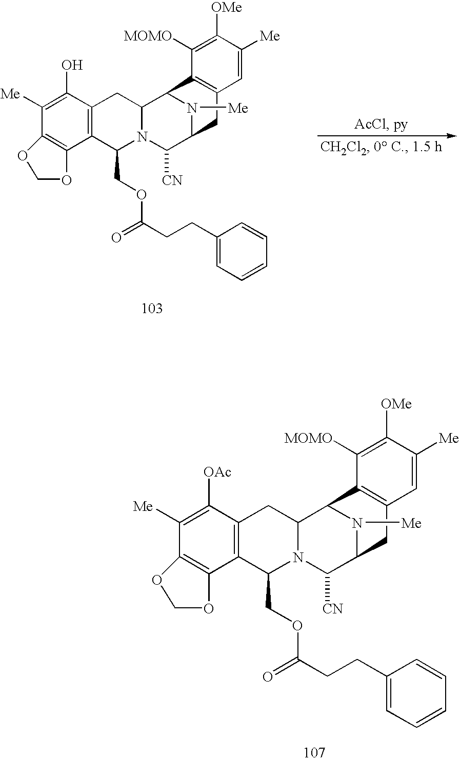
C1([Me])=C([OAc])C2=C(C(COC(=O)CCC3=CC=CC=C3)N3C(C2)C2C4=C(C=C([Me])C([OMe])=C4[MOMO])CC(C3[CN])N2[Me])C2=C1OCO2.C1([Me])=C(O)C2=C(C(COC(=O)CCC3=CC=CC=C3)N3C(C2)C2C4=C(C=C([Me])C([OMe])=C4[MOMO])CC(C3[CN])N2[Me])C2=C1OCO2
